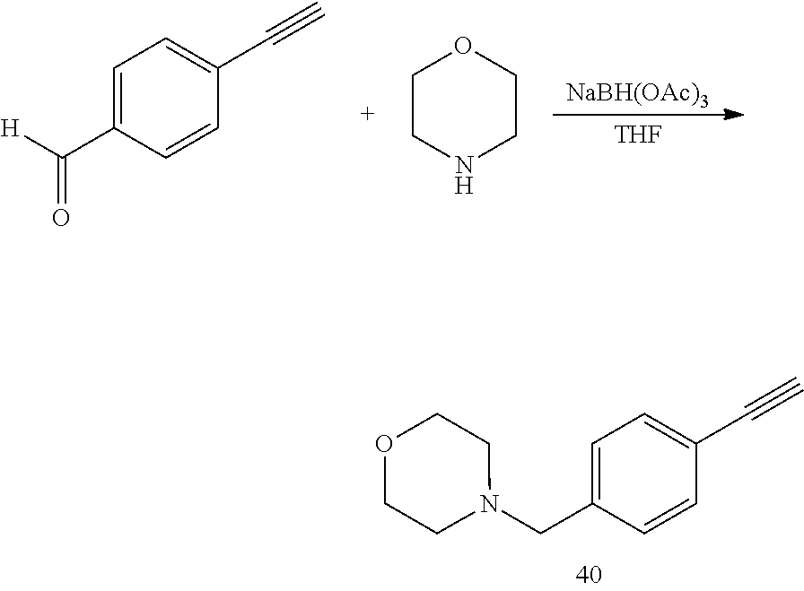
C1=C(CN2CCOCC2)C=CC(C#C)=C1.[NaBH(OAc)3].[THF].C1=C(C(=O)[H])C=CC(C#C)=C1.C1CNCCO1
